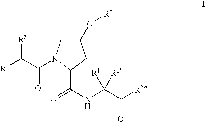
C1(O[Rz])CN(C(=O)C([R3])[R4])C(C(=O)NC(C(=O)[R2a])([R1])[R1])C1
